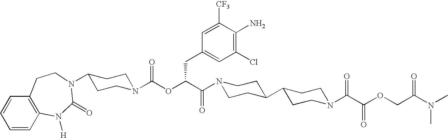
N1(C(C(OC(N2CCC(N3C(=O)N([H])C4=C(C=CC=C4)CC3)CC2)=O)CC2=CC(Cl)=C(N)C([CF3])=C2)=O)CCC(C2CCN(C(C(OCC(N(C)C)=O)=O)=O)CC2)CC1
